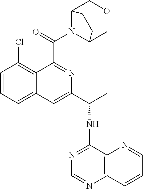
C1=CC=C2C(=C1Cl)C(C(N1C3COCC1CC3)=O)=NC(C(NC1=NC=NC3=C1N=CC=C3)C)=C2
